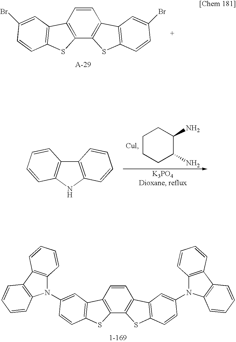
C1=CC2=C(C3=C1C1=C(S3)C=CC(Br)=C1)SC1=C2C=C(Br)C=C1.C1CCC(N)C(N)C1.C12=C(NC3=C1C=CC=C3)C=CC=C2.C1=CC2=C(C3=C1C1=C(S3)C=CC(N3C4=C(C5=C3C=CC=C5)C=CC=C4)=C1)SC1=C2C=C(N2C3=C(C4=C2C=CC=C4)C=CC=C3)C=C1
